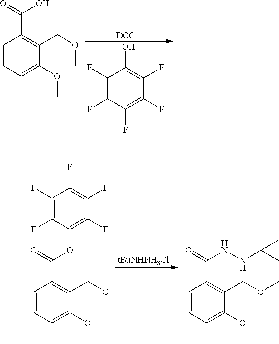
O=C(O)C1=C(COC)C(OC)=CC=C1.[DCC].C1(F)=C(F)C(F)=C(F)C(F)=C1O.O=C(OC1=C(F)C(F)=C(F)C(F)=C1F)C1=C(COC)C(OC)=CC=C1.[tBuNHNH3Cl].O=C(NNC(C)(C)C)C1=C(COC)C(OC)=CC=C1
